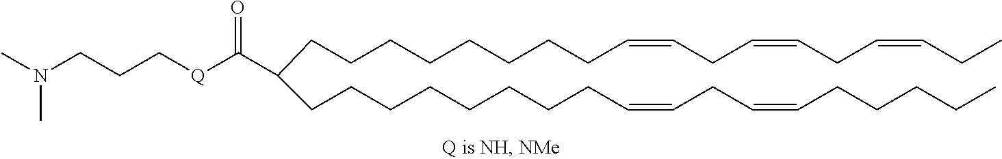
C(CCCCCCCC(CCCCCCCCC=CCC=CCCCCC)C([Q]CCCN(C)C)=O)C=CCC=CCC=CCC
